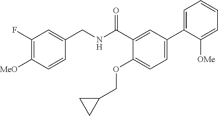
C1=CC([MeO])=C(F)C=C1CNC(C1=CC(C2=CC=CC=C2[OMe])=CC=C1OCC1CC1)=O
